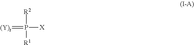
[(Y)t]=P([X])([R2])[R1]
